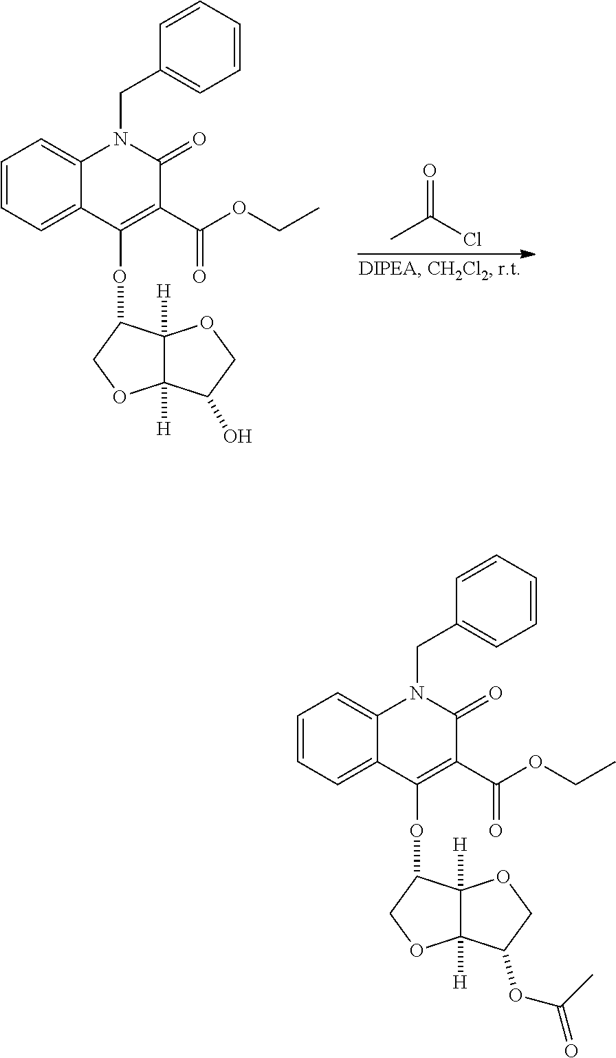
C1=CC=C2C(=C1)N(CC1=CC=CC=C1)C(=O)C(C(OCC)=O)=C2OC1C2([H])C([H])(OC1)C(O)CO2.CC(Cl)=O.C1=CC=C2C(=C1)N(CC1=CC=CC=C1)C(=O)C(C(OCC)=O)=C2OC1C2([H])C([H])(OC1)C(OC(=O)C)CO2
